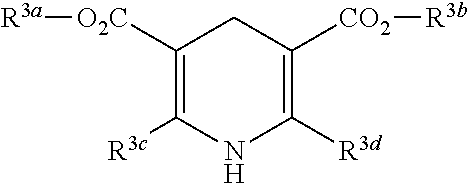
C1([O2C][R3a])=C([R3c])NC([R3d])=C([CO2][R3b])C1
